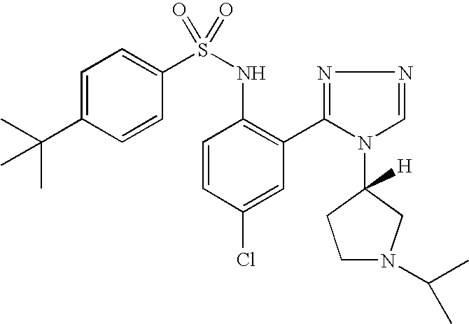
C1=C(C(C)(C)C)C=CC(S(NC2=C(C3=NN=CN3C3([H])CCN(C(C)C)C3)C=C(Cl)C=C2)(=O)=O)=C1
